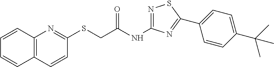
C12=C(C=CC(SCC(NC3=NSC(C4=CC=C(C(C)(C)C)C=C4)=N3)=O)=N1)C=CC=C2
